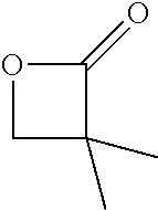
C1(=O)OCC1(C)C
